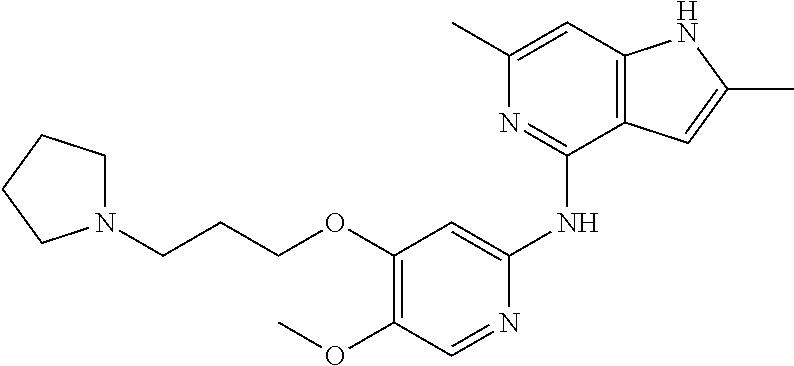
N1(CCCOC2=C(OC)C=NC(NC3=NC(C)=CC4=C3C=C(C)N4)=C2)CCCC1
